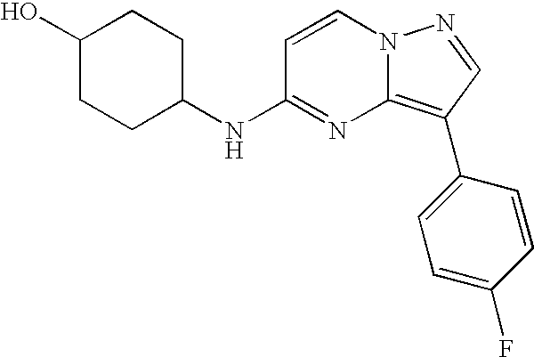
C1(O)CCC(NC2=NC3=C(C4=CC=C(F)C=C4)C=NN3C=C2)CC1
